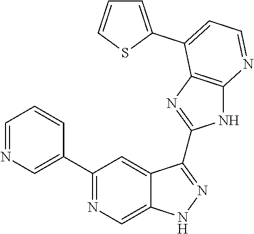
C1=NC=C(C2=NC=C3C(=C2)C(C2=NC4=C(N2)N=CC=C4C2=CC=CS2)=NN3)C=C1
